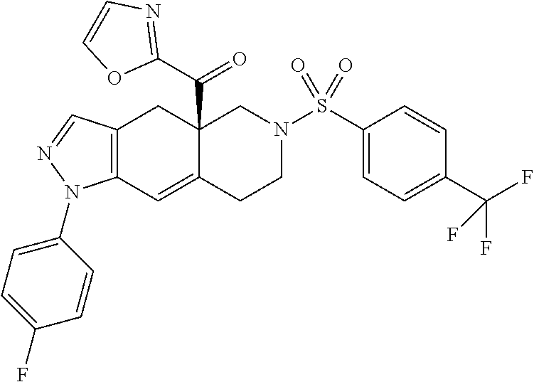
C12=C(C=C3C(C(C4=NC=CO4)=O)(C1)CN(S(C1=CC=C(C(F)(F)F)C=C1)(=O)=O)CC3)N(C1=CC=C(F)C=C1)N=C2
